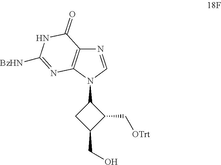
N1=CN(C2CC(CO)C2C[OTrt])C2=C1C(=O)NC([BzHN])=N2
